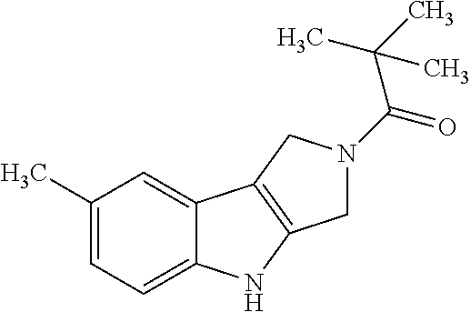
C1(C)=CC=C2C(=C1)C1=C(N2)CN(C(C(C)(C)C)=O)C1
